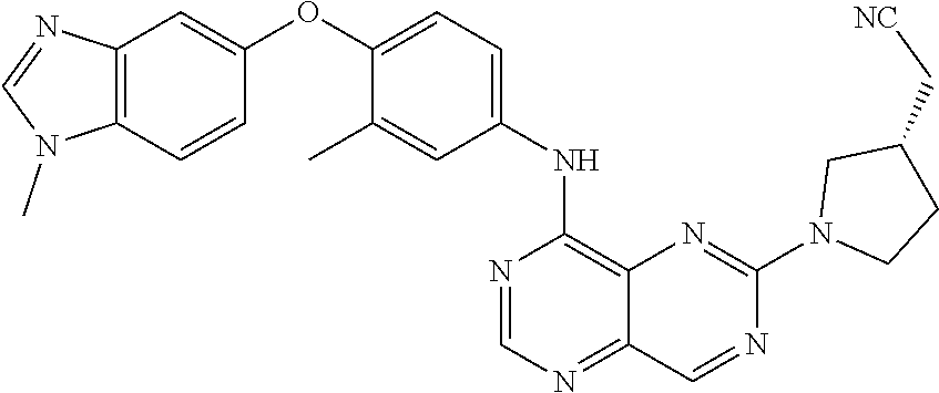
C1=NC(NC2=CC=C(OC3=CC4=C(N(C)C=N4)C=C3)C(C)=C2)=C2N=C(N3CC(C[NC])CC3)N=CC2=N1
